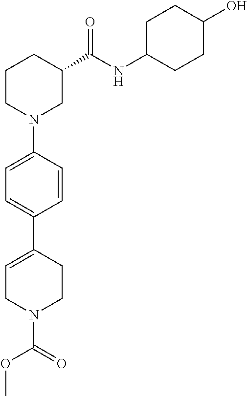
C1=CC(N2CC(C(NC3CCC(O)CC3)=O)CCC2)=CC=C1C1=CCN(C(=O)OC)CC1
